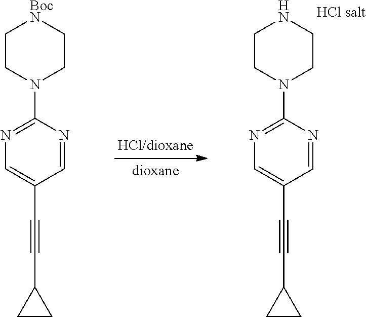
C1CN(C2=NC=C(C#CC3CC3)C=N2)CCN1.C1CN(C2=NC=C(C#CC3CC3)C=N2)CC[BocN]1
